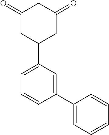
C1(=O)CC(C2=CC=CC(C3=CC=CC=C3)=C2)CC(=O)C1
